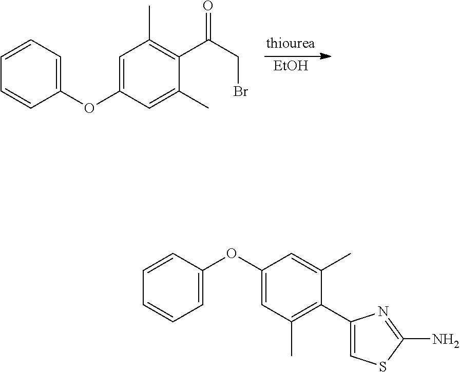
[EtOH].C1(C)=CC(OC2=CC=CC=C2)=CC(C)=C1C(CBr)=O.O(C1=CC(C)=C(C2=CSC(N)=N2)C(C)=C1)C1=CC=CC=C1
